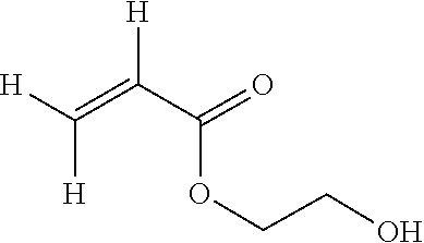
C(=C(C(=O)OCCO)[H])([H])[H]
